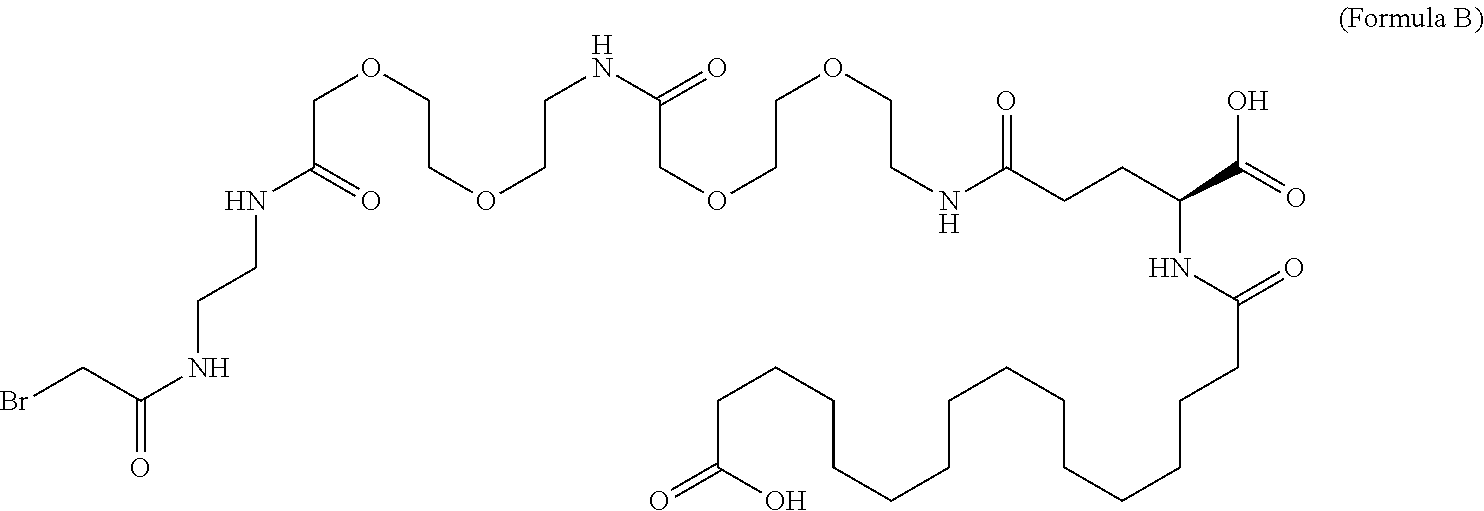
C(NC(COCCOCCNC(COCCOCCNC(CCC(NC(CCCCCCCCCCCCCCC(=O)O)=O)C(=O)O)=O)=O)=O)CNC(=O)CBr
